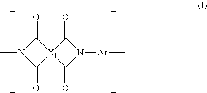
C1(=O)[X1]2(C(=O)N1C)C(=O)N([Ar]C)C2=O
